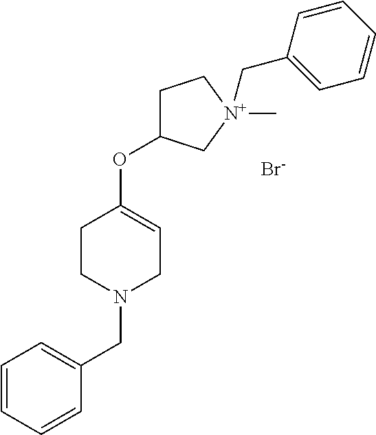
C1=CC=CC(CN2CC=C(OC3CC[N+](C)(CC4=CC=CC=C4)C3)CC2)=C1.[Br-]
